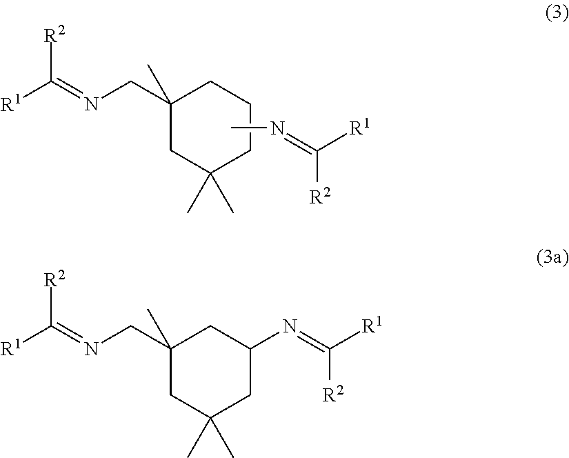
[R2]C(=NCC1(C)CCCC(C)(C)C1)[R1].CN=C([R1])[R2].[R2]C(=NCC1(C)CC(N=C([R1])[R2])CC(C)(C)C1)[R1]
